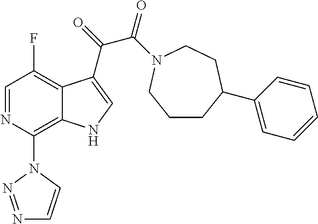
C1=NC(N2C=CN=N2)=C2C(=C1F)C(C(C(=O)N1CCC(C3=CC=CC=C3)CCC1)=O)=CN2
